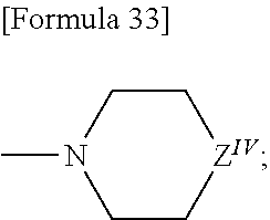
[ZIV]1CCN(C)CC1
